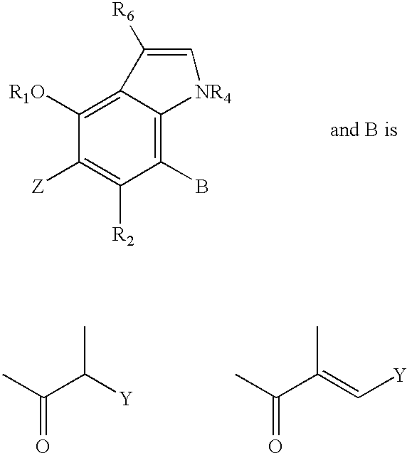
C1([R1O])=C2C(=C(B)C([R2])=C1[Z])[NR4]C=C2[R6].CC(C(C)[Y])=O.CC(C(C)=C[Y])=O
